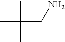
CC(C)(C)CN
